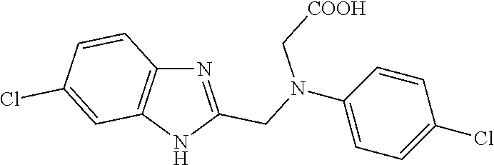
N1=C(CN(C[COOH])C2=CC=C(Cl)C=C2)NC2=C1C=CC(Cl)=C2
